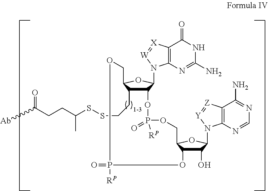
C12C(CCSSC(CCC([Ab])=O)C)C(OC1N1C3=C([X]=[W]1)C(=O)NC(N)=N3)COP([RP])(=O)OC1C(O)C(N3C4=C([Z]=[Y]3)C(N)=NC=N4)OC1COP([RP])(=O)O2
